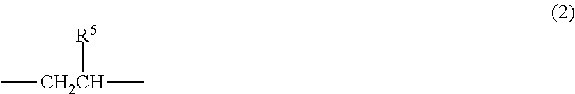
[CH2CH](C)(C)[R5]
